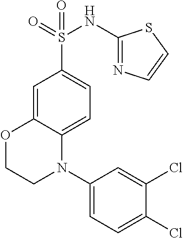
C1=C2C(=CC=C1S(=O)(=O)NC1=NC=CS1)N(C1=CC=C(Cl)C(Cl)=C1)CCO2
